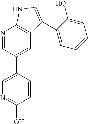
C1=CC(O)=NC=C1C1=CC2=C(N=C1)NC=C2C1=CC=CC=C1O
